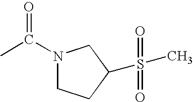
CC(N1CCC(S(C)(=O)=O)C1)=O
